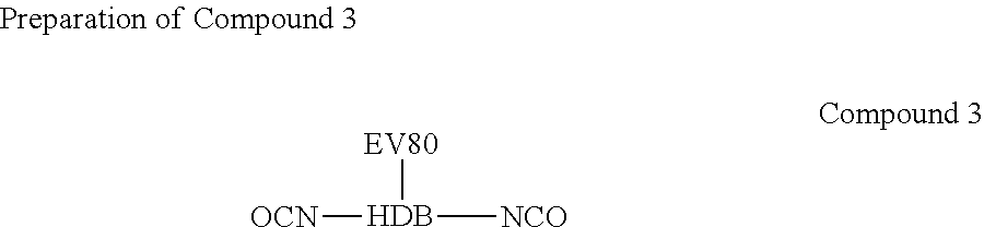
[OCN][HDB]([NCO])[EV80]
